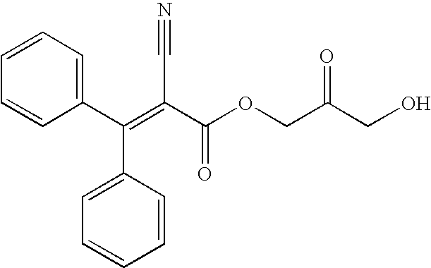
C1(C(=C(C(OCC(CO)=O)=O)C#N)C2=CC=CC=C2)=CC=CC=C1
